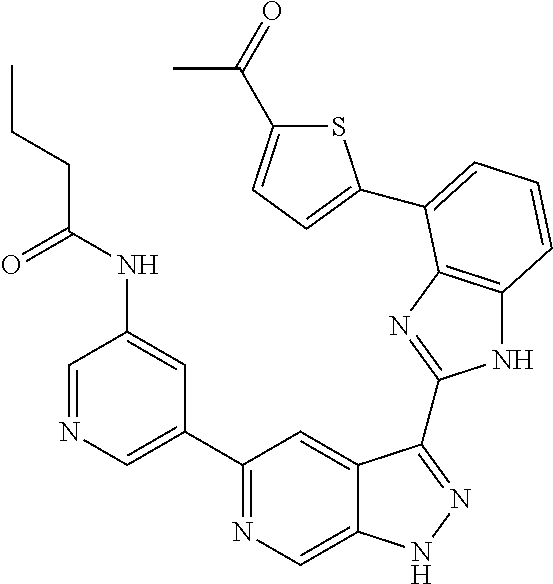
C1=NC=C(C2=NC=C3C(=C2)C(C2=NC4=C(N2)C=CC=C4C2=CC=C(C(=O)C)S2)=NN3)C=C1NC(CCC)=O
